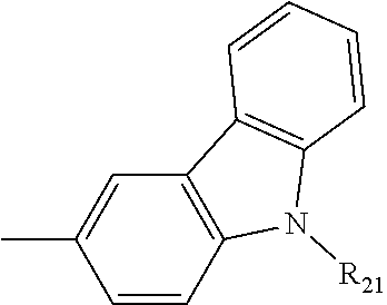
C1=CC2=C(C=C1C)C1=C(N2[R21])C=CC=C1
